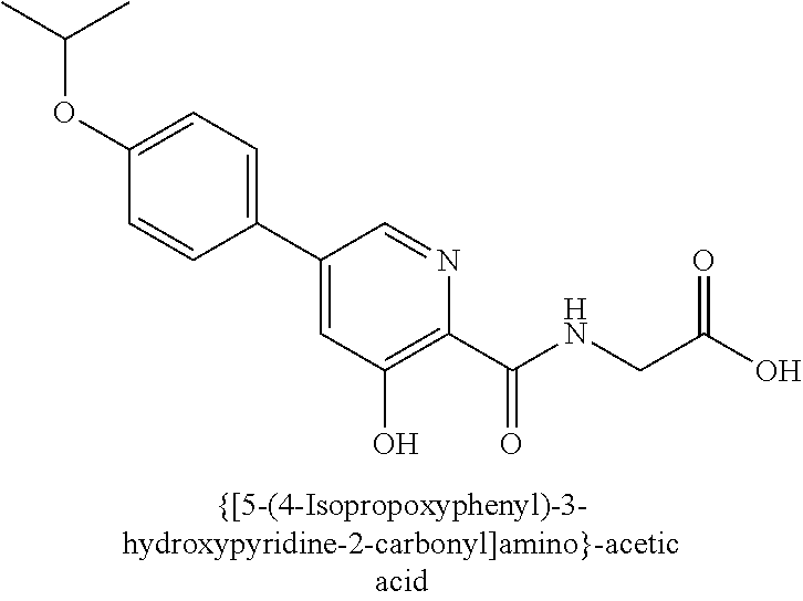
C1(C2=CC(O)=C(C(NCC(O)=O)=O)N=C2)=CC=C(OC(C)C)C=C1
